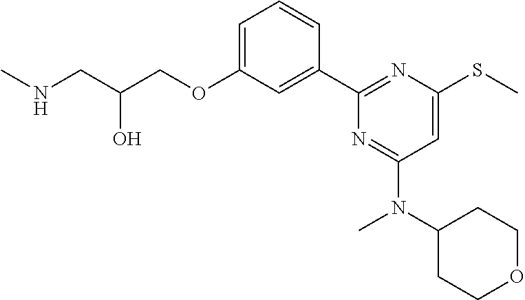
C1=C(OCC(CNC)O)C=C(C2=NC(SC)=CC(N(C3CCOCC3)C)=N2)C=C1
